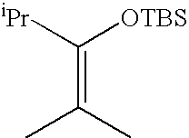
C(=C(C)C)([iPr])[OTBS]
